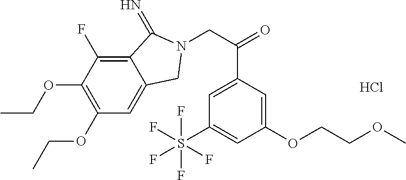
C12=C(F)C(OCC)=C(OCC)C=C1CN(CC(=O)C1=CC(S(F)(F)(F)(F)F)=CC(OCCOC)=C1)C2=N.Cl
